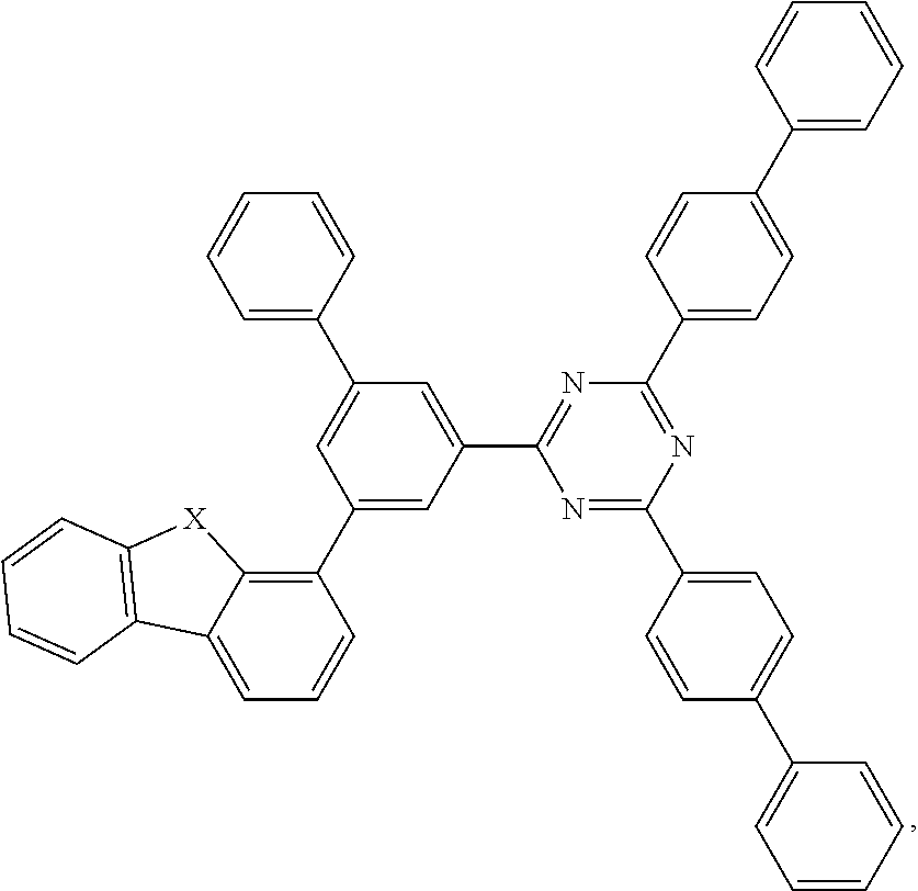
C1(C2=C3C(=CC=C2)C2=C([X]3)C=CC=C2)=CC(C2=NC(C3=CC=C(C4=CC=CC=C4)C=C3)=NC(C3=CC=C(C4=CC=CC=C4)C=C3)=N2)=CC(C2=CC=CC=C2)=C1
